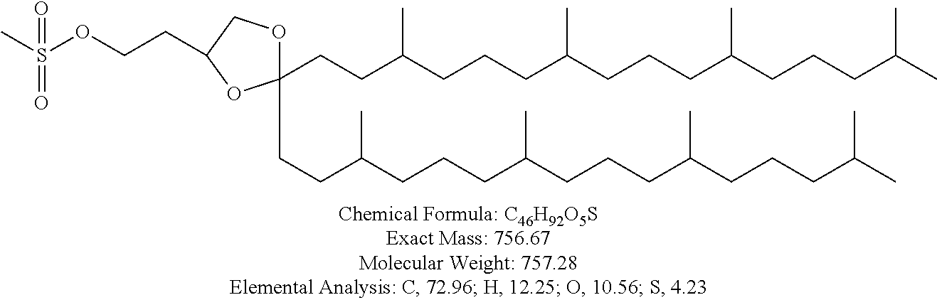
C(C(CCCC(C)CCCC(C)CCCC(C)C)C)CC1(CCC(CCCC(C)CCCC(C)CCCC(C)C)C)OCC(CCOS(=O)(C)=O)O1
